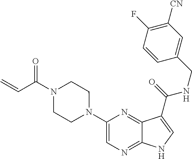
C1(N2CCN(C(C=C)=O)CC2)=CN=C2C(=N1)C(C(=O)NCC1=CC([CN])=C(F)C=C1)=CN2
